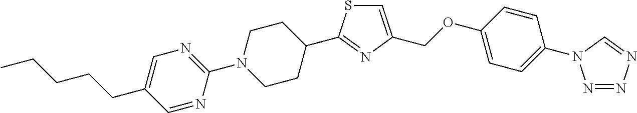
C1=C(CCCCC)C=NC(N2CCC(C3=NC(COC4=CC=C(N5N=NN=C5)C=C4)=CS3)CC2)=N1
